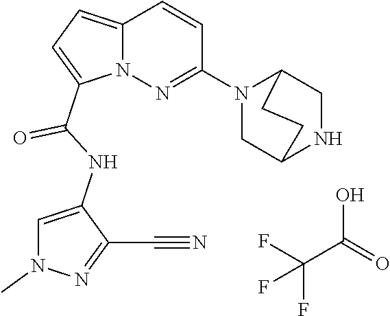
FC(F)(C(O)=O)F.N12C(=CC=C1C(NC1=CN(C)N=C1C#N)=O)C=CC(N1CC3NCC1CC3)=N2
